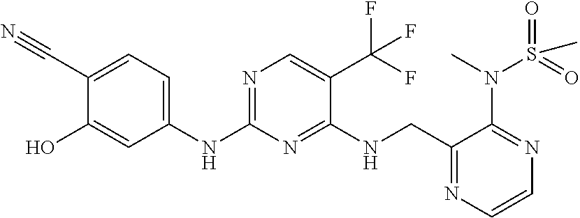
N1=C(NC2=CC=C(C#N)C(O)=C2)N=C(NCC2=NC=CN=C2N(C)S(=O)(=O)C)C(C(F)(F)F)=C1
